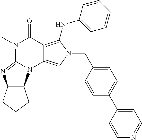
N1(C)C2=NC3C(N2C2=CN(CC4=CC=C(C5=CC=NC=C5)C=C4)C(NC4=CC=CC=C4)=C2C1=O)CCC3
